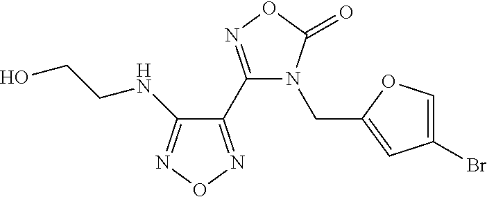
C1(NCCO)=NON=C1C1=NOC(=O)N1CC1=CC(Br)=CO1
